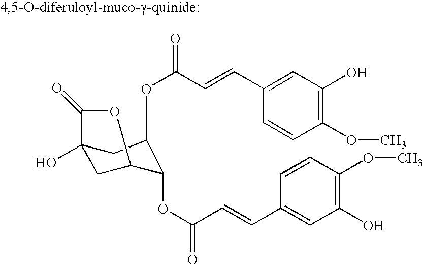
C12(O)CC(C(OC(C=CC3=CC(O)=C(OC)C=C3)=O)C(OC(C=CC3=CC(O)=C(OC)C=C3)=O)C1)OC2=O
